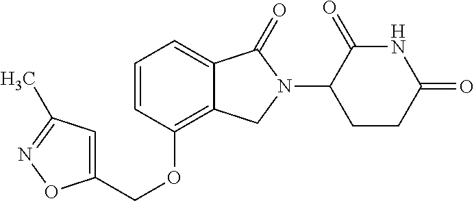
C(OC1=C2C(=CC=C1)C(=O)N(C1C(=O)NC(=O)CC1)C2)C1=CC(C)=NO1
